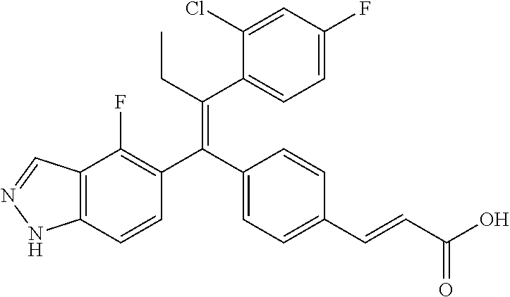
C12=C(C=CC(C(C3=CC=C(C=CC(O)=O)C=C3)=C(CC)C3=CC=C(F)C=C3Cl)=C1F)NN=C2
